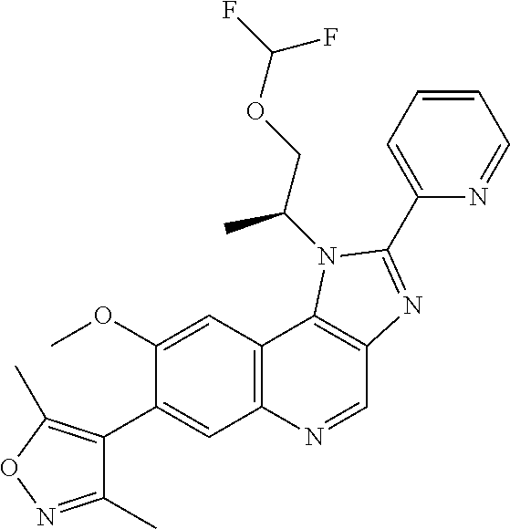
C12=C(N=CC3=C1N(C(COC(F)F)C)C(C1=CC=CC=N1)=N3)C=C(C1=C(C)ON=C1C)C(OC)=C2
